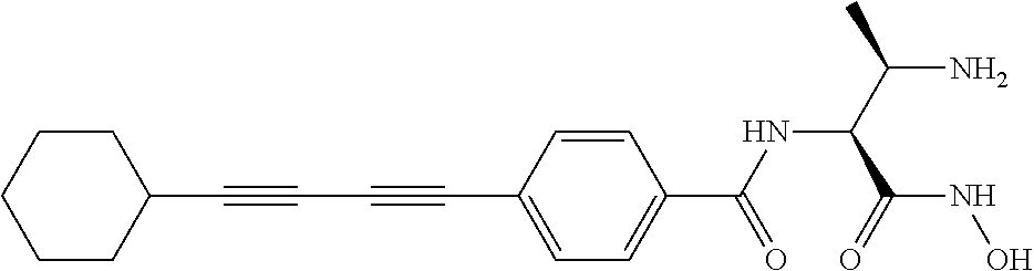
C1(C#CC#CC2=CC=C(C(NC(C(N)C)C(=O)NO)=O)C=C2)CCCCC1
